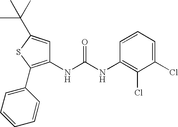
C1(NC(NC2=C(Cl)C(Cl)=CC=C2)=O)=C(C2=CC=CC=C2)SC(C(C)(C)C)=C1
